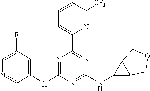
C1(NC2=CC(F)=CN=C2)=NC(C2=CC=CC([CF3])=N2)=NC(NC2C3C2COC3)=N1
